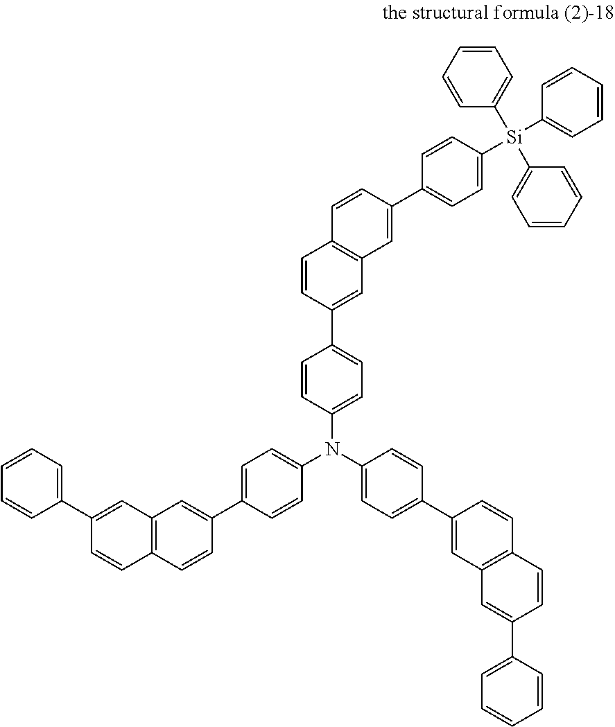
C12=C(C=CC(C3=CC=C(N(C4=CC=C(C5=CC6=C(C=C5)C=CC(C5=CC=CC=C5)=C6)C=C4)C4=CC=C(C5=CC6=C(C=C5)C=CC(C5=CC=C([Si](C7=CC=CC=C7)(C7=CC=CC=C7)C7=CC=CC=C7)C=C5)=C6)C=C4)C=C3)=C1)C=CC(C1=CC=CC=C1)=C2
